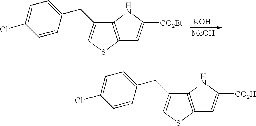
C12=C(SC=C1CC1=CC=C(Cl)C=C1)C=C([CO2Et])N2.[KOH].[MeOH].C12=C(SC=C1CC1=CC=C(Cl)C=C1)C=C([CO2H])N2
